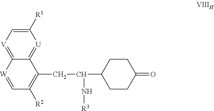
C1([R1])=C[V]=C2C(=[U]1)C(CC(N[R3])C1CCC(=O)CC1)=C([R2])C=[W]2
